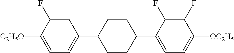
C1=C(F)C([C2H5O])=CC=C1C1CCC(C2=CC=C([OC2H5])C(F)=C2F)CC1
